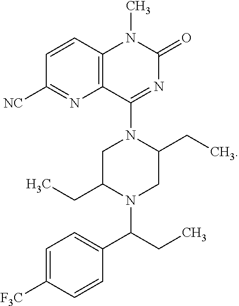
C1([F3C])=CC=C(C(N2C(CC)CN(C3=NC(=O)N(C)C4=C3N=C([NC])C=C4)C(CC)C2)CC)C=C1
